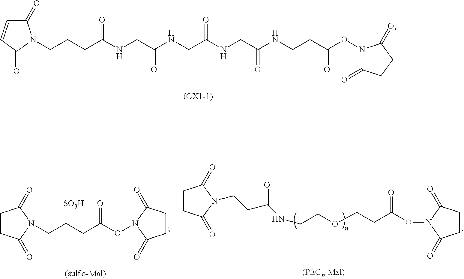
C1=CC(=O)N(CC(CC(ON2C(=O)CCC2=O)=O)[SO3H])C1=O.C1=CC(=O)N(CCC(NCCOCCC(ON2C(=O)CCC2=O)=O)=O)C1=O.C1(=O)C=CC(=O)N1CCCC(NCC(NCC(NCC(NCCC(ON1C(=O)CCC1=O)=O)=O)=O)=O)=O
